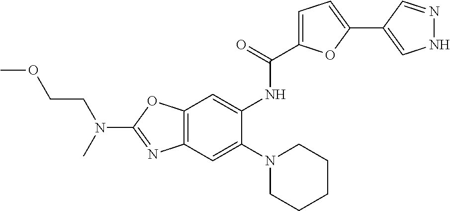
C12=C(OC(N(CCOC)C)=N1)C=C(NC(=O)C1=CC=C(C3=CNN=C3)O1)C(N1CCCCC1)=C2
